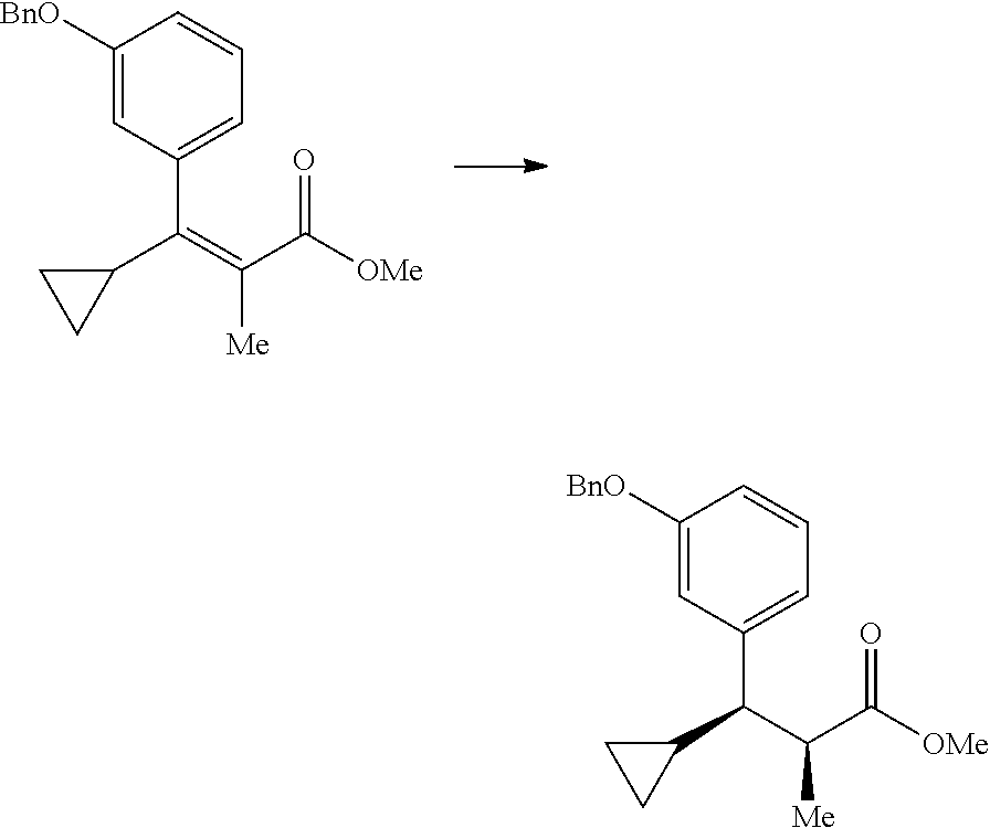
C1(C(=C(C([OMe])=O)[Me])C2=CC=CC([BnO])=C2)CC1.C1(C(C(C([OMe])=O)[Me])C2=CC=CC([BnO])=C2)CC1
